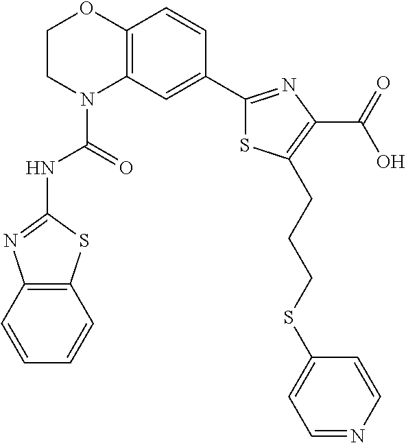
C1CN(C(=O)NC2=NC3=C(S2)C=CC=C3)C2=C(O1)C=CC(C1=NC(C(=O)O)=C(CCCSC3=CC=NC=C3)S1)=C2
